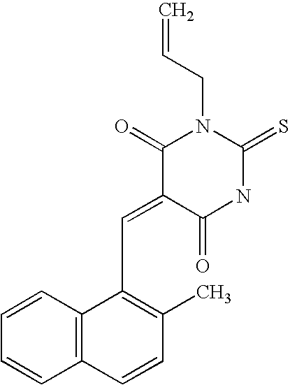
O=C1C(=CC2=C(C)C=CC3=C2C=CC=C3)C(=O)N(CC=C)C(=S)N1
